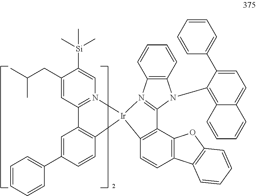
C12=C(C3=C(C=C1)C1=C(O3)C=CC=C1)C1=N(C3=C(N1C1=C4C(=CC=C1C1=CC=CC=C1)C=CC=C4)C=CC=C3)[Ir]21N2=C(C=C(CC(C)C)C([Si](C)(C)C)=C2)C2=C1C=CC(C1=CC=CC=C1)=C2
